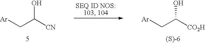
[Ar]CC([CN])O.[Ar]CC([CO2H])O
